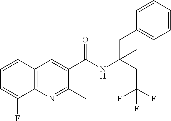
C1=CC2=C(C(F)=C1)N=C(C)C(C(NC(CC(F)(F)F)(CC1=CC=CC=C1)C)=O)=C2
